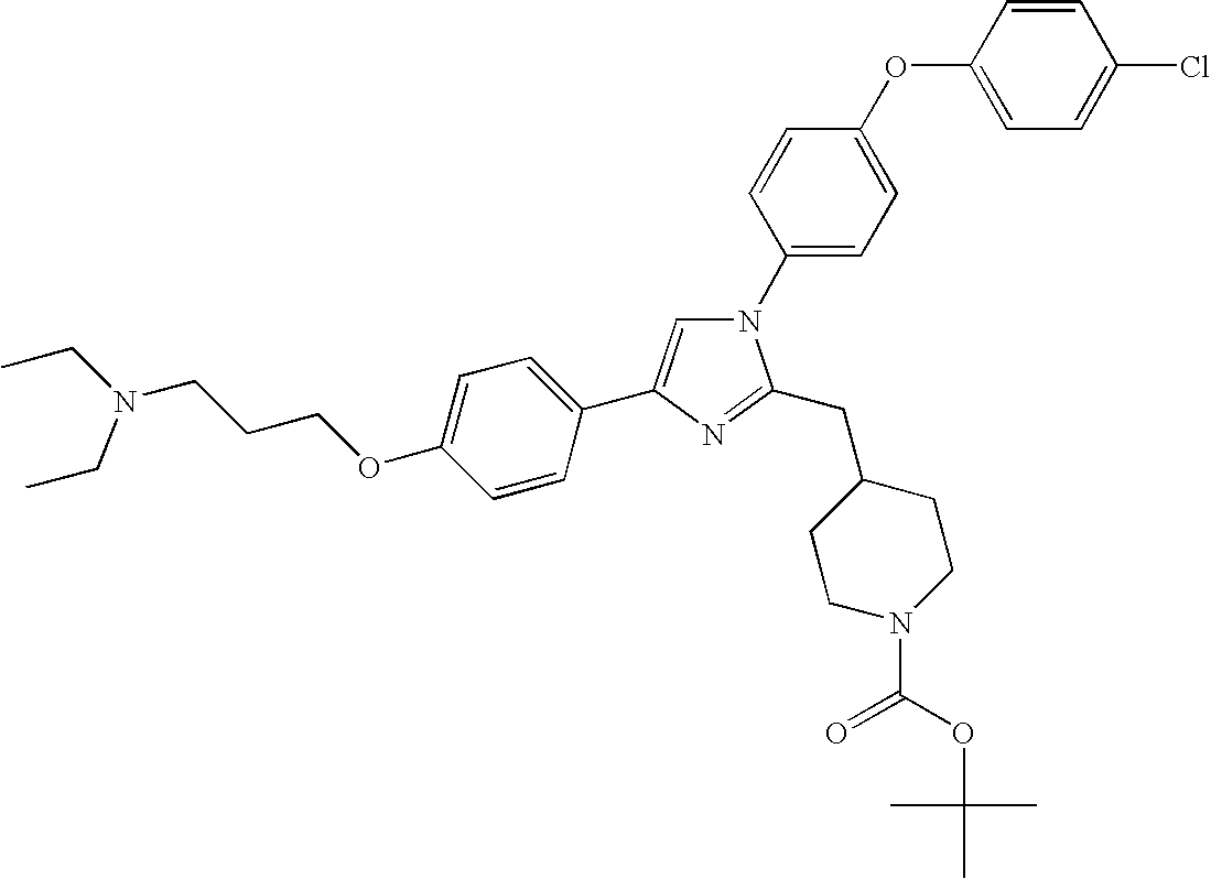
C1=CC(N2C=C(C3=CC=C(OCCCN(CC)CC)C=C3)N=C2CC2CCN(C(OC(C)(C)C)=O)CC2)=CC=C1OC1=CC=C(Cl)C=C1
